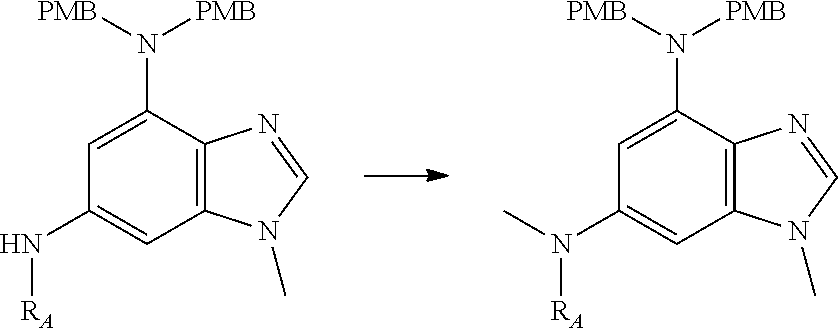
C1=C(N([PMB])[PMB])C2=C(C=C1N[RA])N(C)C=N2.C1=C(N([PMB])[PMB])C2=C(C=C1N([RA])C)N(C)C=N2
